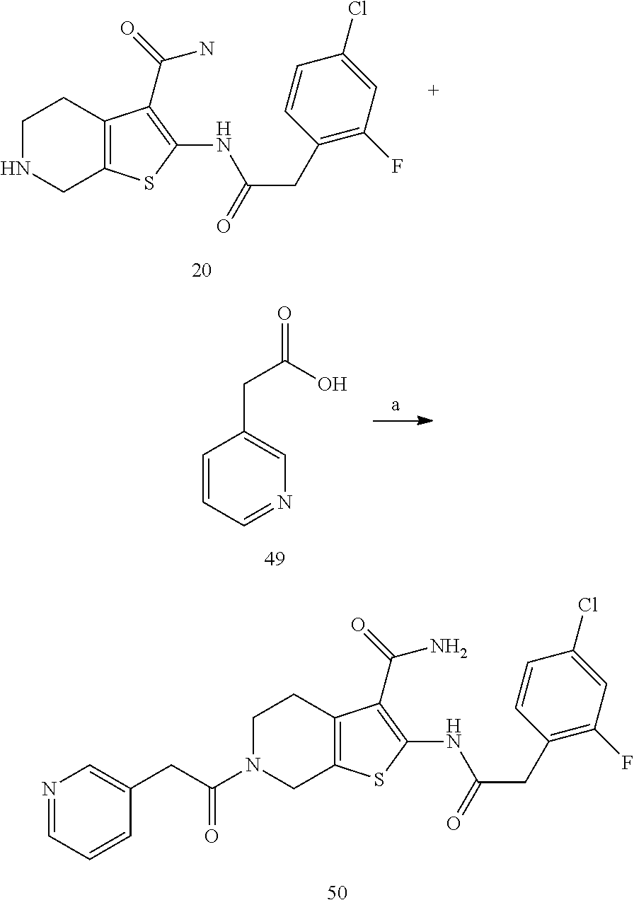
C1NCC2=C(C1)C(C(=O)N)=C(NC(CC1=C(F)C=C(Cl)C=C1)=O)S2.C1=CC=NC=C1CC(=O)O.N1=CC=CC(CC(N2CC3=C(CC2)C(C(=O)N)=C(NC(CC2=C(F)C=C(Cl)C=C2)=O)S3)=O)=C1
